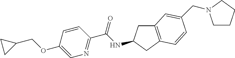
C1(OCC2CC2)=CN=C(C(NC2CC3=C(C2)C=CC(CN2CCCC2)=C3)=O)C=C1
